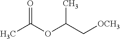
CC(OC(C[OCH3])C)=O
